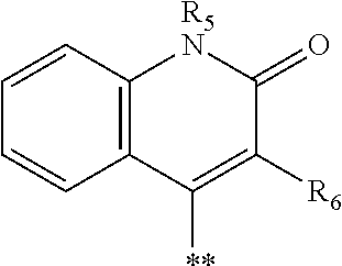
C12=C(C=CC=C1)[R5N]C(=O)C([R6])=C2[**]
